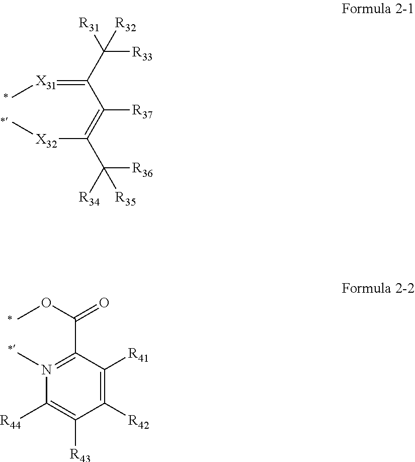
[X32](C(=C(C(=[X31]C)C([R32])([R31])[R33])[R37])C([R35])([R36])[R34])C.COC(C1=N(C)C([R44])=C([R43])C([R42])=C1[R41])=O
